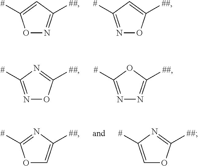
O1N=C([##])C=C1[#].N1=C([#])C=C([##])O1.N1=C([#])N=C([##])O1.N1=C([#])OC([##])=N1.O1C=C([##])N=C1[#].C1=C([#])N=C([##])O1
